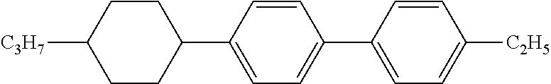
C1CC([C3H7])CCC1C1=CC=C(C2=CC=C([C2H5])C=C2)C=C1
